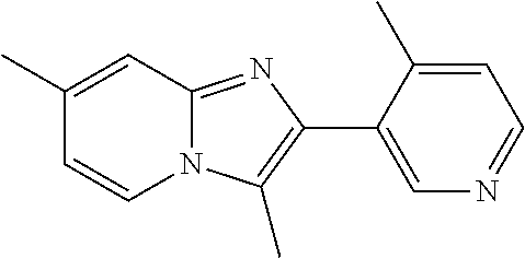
C1(C)=CC2=NC(C3=CN=CC=C3C)=C(C)N2C=C1
